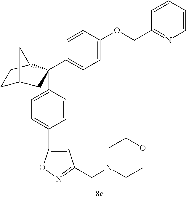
C1=CC(OCC2=NC=CC=C2)=CC=C1C1(C2=CC=C(C3=CC(CN4CCOCC4)=NO3)C=C2)CC2CCC1C2
